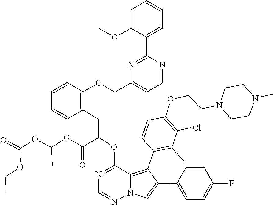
C1=NN2C=C(C3=CC=C(F)C=C3)C(C3=C(C)C(Cl)=C(OCCN4CCN(C)CC4)C=C3)=C2C(OC(CC2=C(OCC3=CC=NC(C4=CC=CC=C4OC)=N3)C=CC=C2)C(OC(OC(OCC)=O)C)=O)=N1
